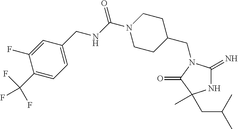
C1C(CN2C(=N)NC(C)(CC(C)C)C2=O)CCN(C(NCC2=CC=C(C(F)(F)F)C(F)=C2)=O)C1
